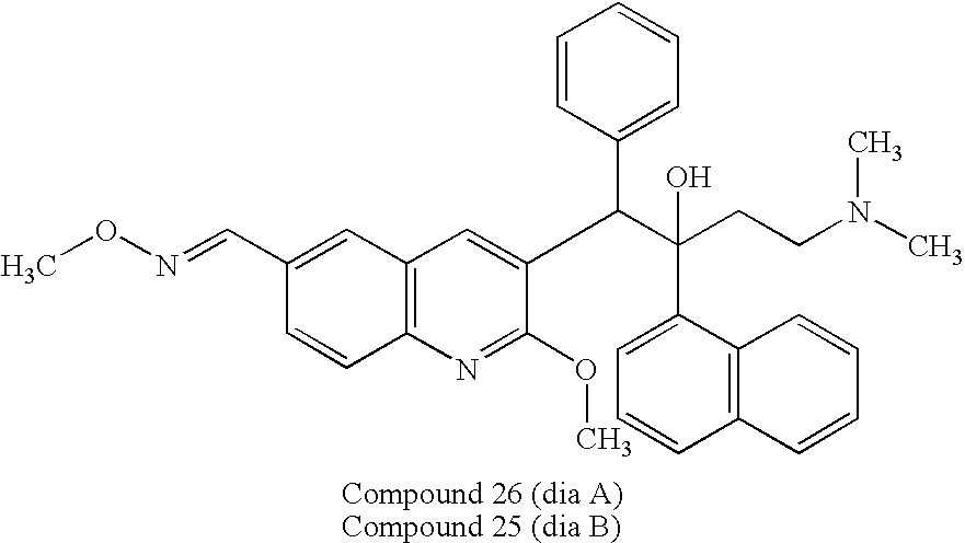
C12=C(N=C(OC)C(C(C(CCN(C)C)(O)C3=CC=CC4=C3C=CC=C4)C3=CC=CC=C3)=C1)C=CC(C=NOC)=C2
